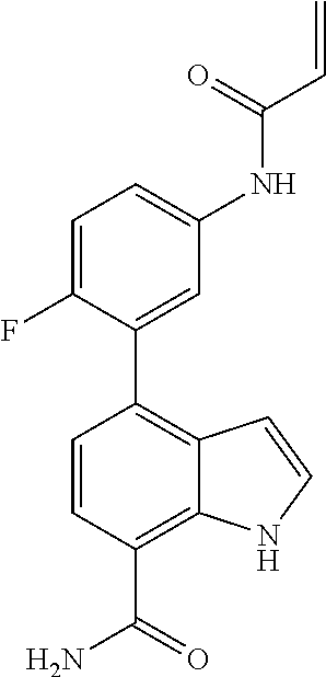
C1=C(F)C(C2=C3C(=C(C(=O)N)C=C2)NC=C3)=CC(NC(C=C)=O)=C1
